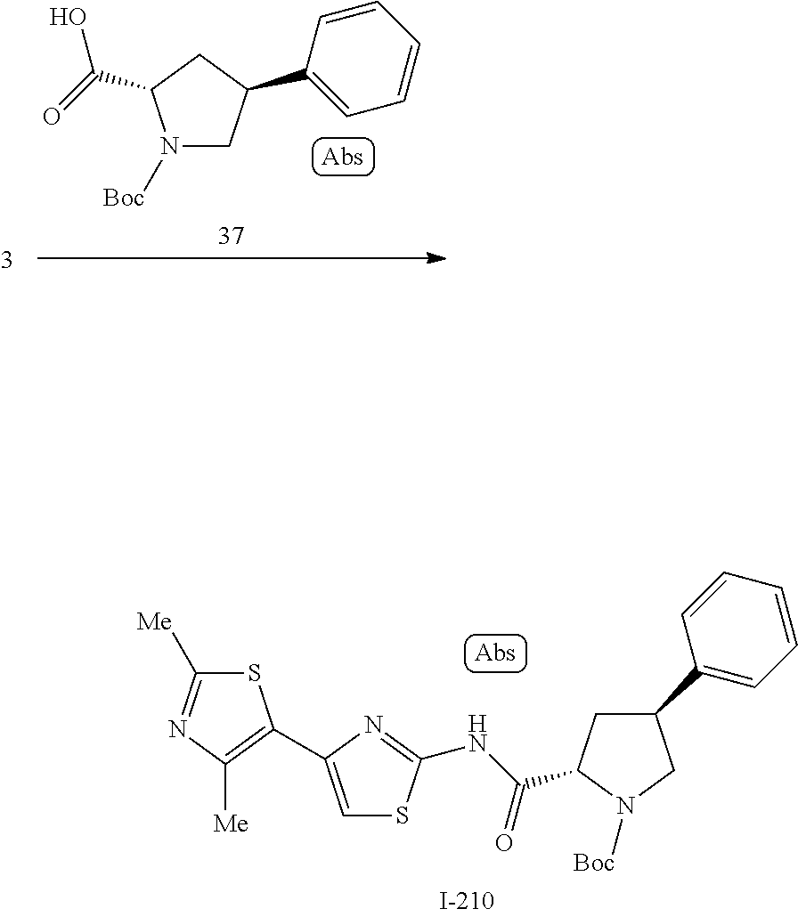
N1([Boc])CC(C2=CC=CC=C2)CC1C(=O)O.S1C([Me])=NC([Me])=C1C1=CSC(NC(C2CC(C3=CC=CC=C3)CN2[Boc])=O)=N1
